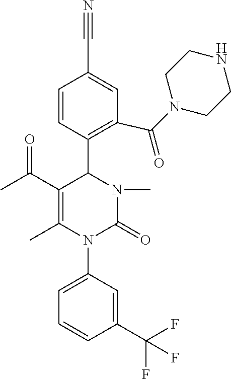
C1=CC(C2C(C(C)=O)=C(C)N(C3=CC=CC(C(F)(F)F)=C3)C(=O)N2C)=C(C(N2CCNCC2)=O)C=C1C#N
